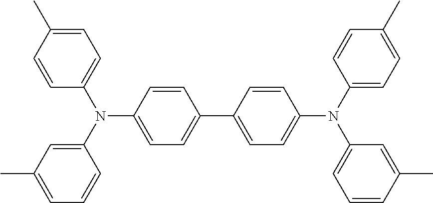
N(C1=CC=C(C2=CC=C(N(C3=CC=C(C)C=C3)C3=CC=CC(C)=C3)C=C2)C=C1)(C1=CC(C)=CC=C1)C1=CC=C(C)C=C1
